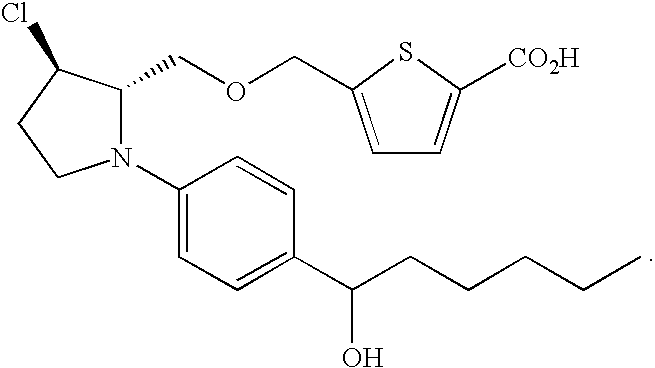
N1(C2=CC=C(C(CCCCC)O)C=C2)C(COCC2=CC=C([CO2H])S2)C(Cl)CC1
